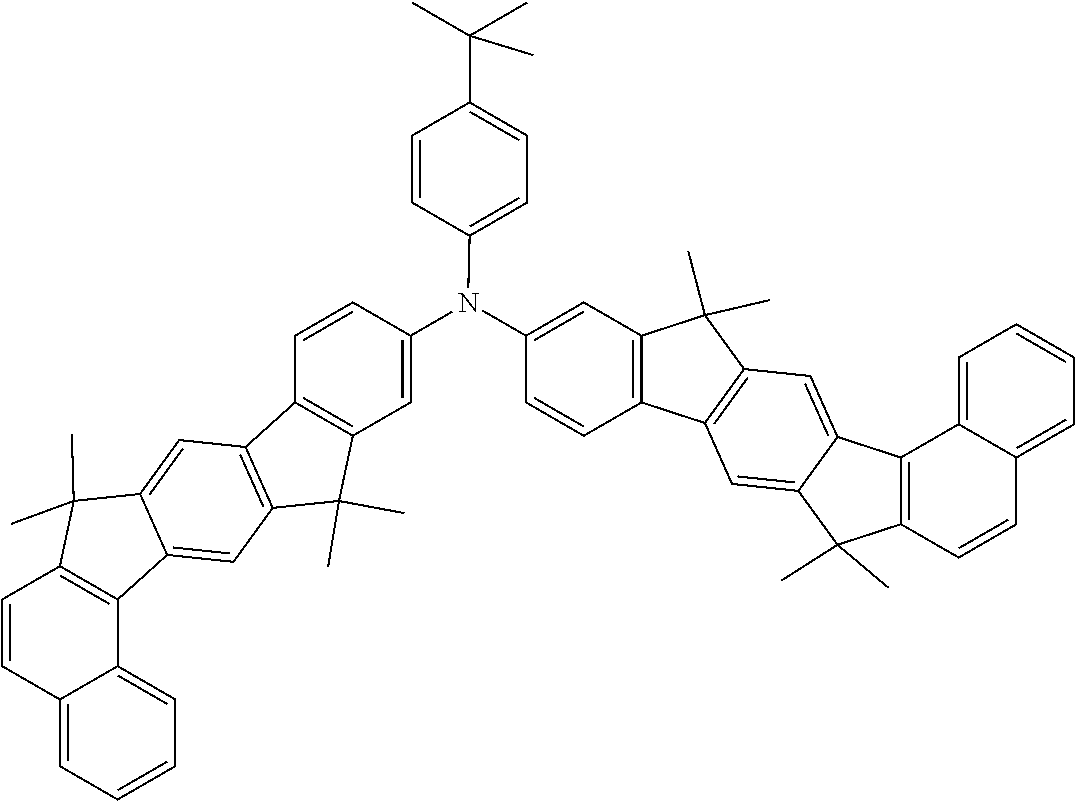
C1=CC(N(C2=CC3=C(C4=C(C3(C)C)C=C3C(=C4)C(C)(C)C4=C3C3=CC=CC=C3C=C4)C=C2)C2=CC3=C(C4=C(C3(C)C)C=C3C(=C4)C(C)(C)C4=C3C3=CC=CC=C3C=C4)C=C2)=CC=C1C(C)(C)C
